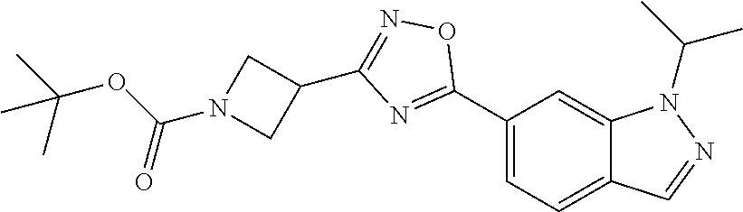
C1(C2=NC(C3CN(C(OC(C)(C)C)=O)C3)=NO2)=CC=C2C(=C1)N(C(C)C)N=C2
